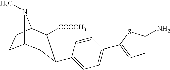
C12CCC(N1C)C([COOCH3])C(C1=CC=C(C3=CC=C(N)S3)C=C1)C2
